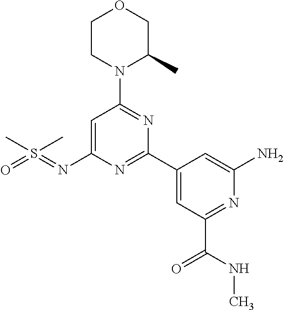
O1CCN(C2=NC(C3=CC(C(NC)=O)=NC(N)=C3)=NC(N=S(=O)(C)C)=C2)C(C)C1
